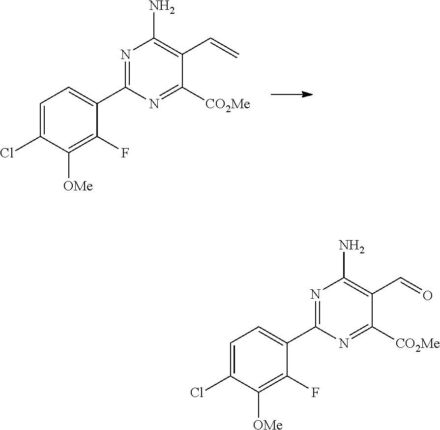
N1=C(C2=CC=C(Cl)C([OMe])=C2F)N=C([CO2Me])C(C=C)=C1N.N1=C(C2=CC=C(Cl)C([OMe])=C2F)N=C([CO2Me])C(C=O)=C1N
